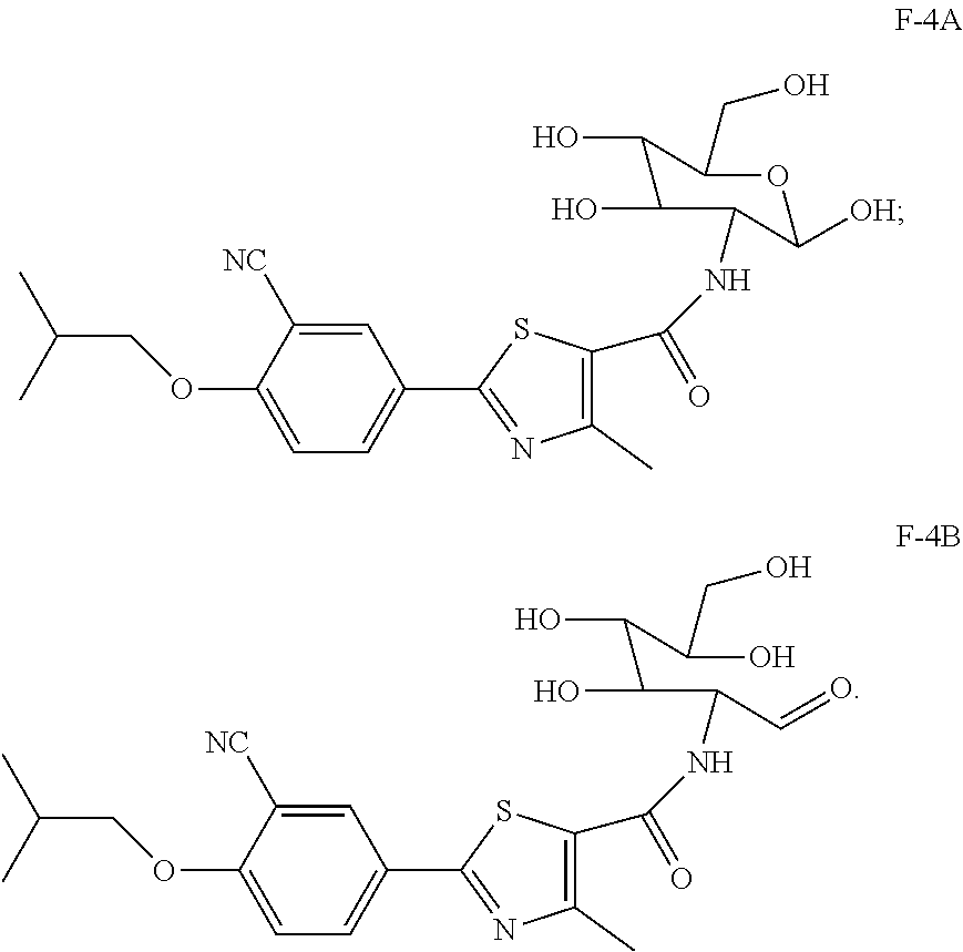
C1=C([NC])C(OCC(C)C)=CC=C1C1=NC(C)=C(C(=O)NC2C(O)C(O)C(CO)OC2[OH])S1.C1=C([NC])C(OCC(C)C)=CC=C1C1=NC(C)=C(C(=O)NC(C(C(C(O)CO)O)O)C=O)S1
